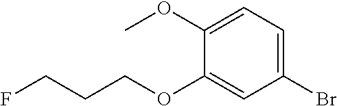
C1(Br)=CC=C(OC)C(OCCCF)=C1
